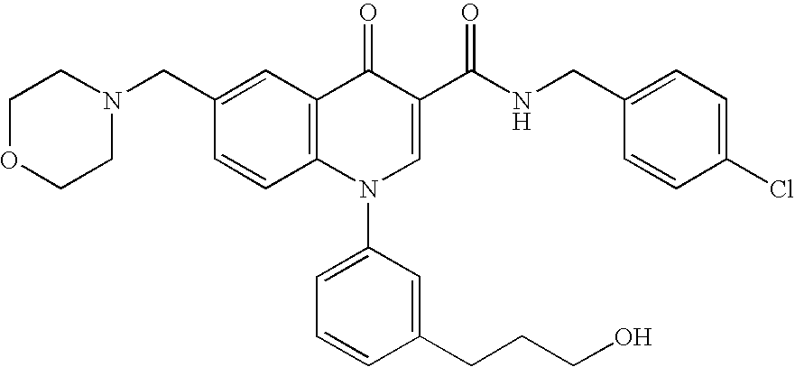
C1=CC2=C(C=C1CN1CCOCC1)C(=O)C(C(NCC1=CC=C(Cl)C=C1)=O)=CN2C1=CC=CC(CCCO)=C1
